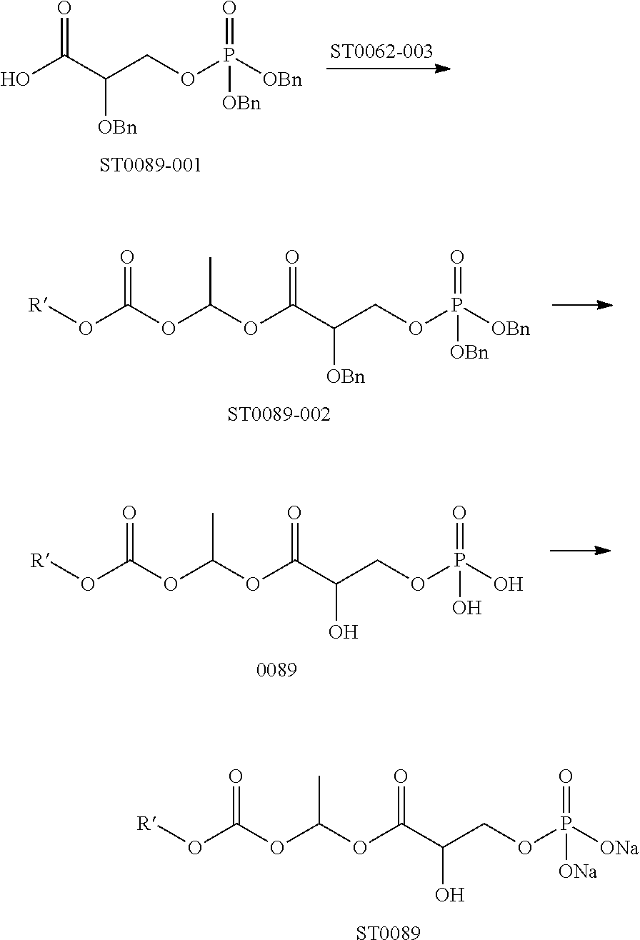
O(C(C(O)COP(=O)([ONa])[ONa])=O)C(OC(=O)O[R])C.[ST0089].OC(C([OBn])COP(=O)([OBn])[OBn])=O.O(C(C([OBn])COP(=O)([OBn])[OBn])=O)C(OC(=O)O[R])C.O(C(C(O)COP(=O)(O)O)=O)C(OC(=O)O[R])C
